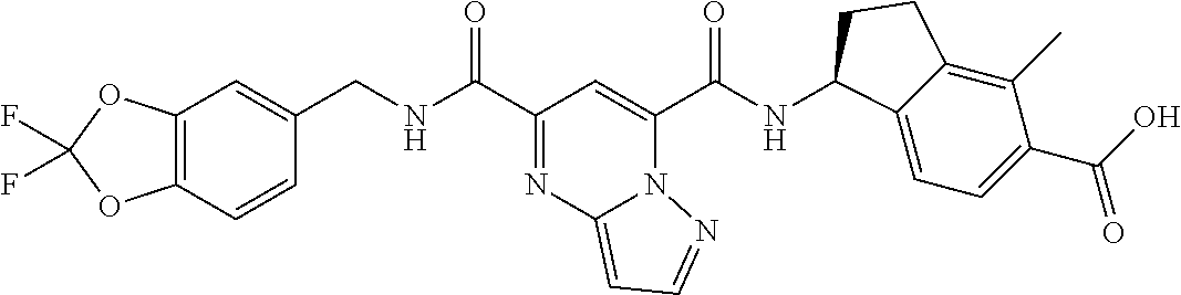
C1=CC2=C(C=C1CNC(C1=NC3=CC=NN3C(C(NC3C4=CC=C(C(O)=O)C(C)=C4CC3)=O)=C1)=O)OC(F)(F)O2
